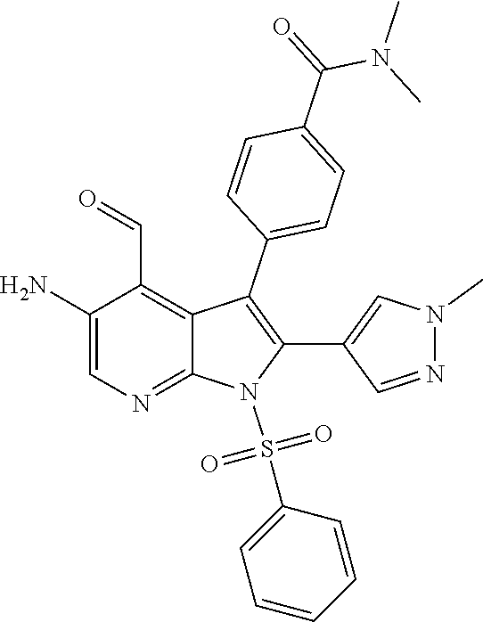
C1(N)=CN=C2C(=C1C=O)C(C1=CC=C(C(=O)N(C)C)C=C1)=C(C1=CN(C)N=C1)N2S(=O)(=O)C1=CC=CC=C1
